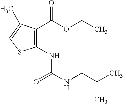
C1(C(OCC)=O)=C(NC(NCC(C)C)=O)SC=C1C
